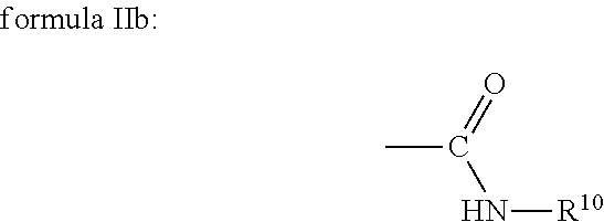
CC(=O)N[R10]
